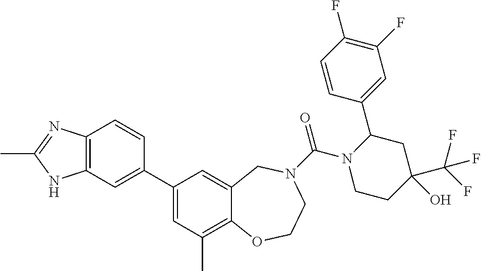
C12=C(C=C(C3=CC(C)=C4C(=C3)CN(C(=O)N3CCC(C(F)(F)F)(O)CC3C3=CC(F)=C(F)C=C3)CCO4)C=C1)NC(C)=N2
